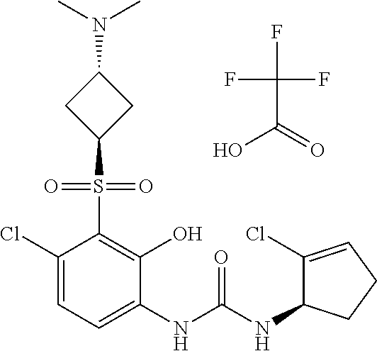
C1(Cl)=CC=C(NC(NC2C(Cl)=CCC2)=O)C(O)=C1S(=O)(=O)C1CC(N(C)C)C1.FC(F)(F)C(=O)O
